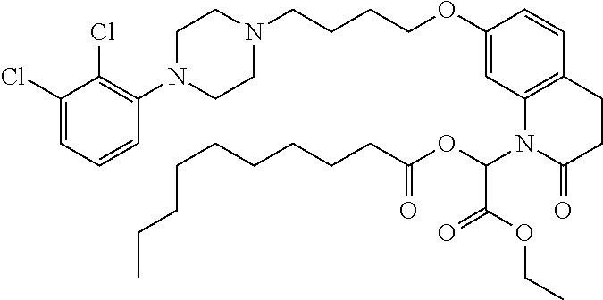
C1(Cl)=CC=CC(N2CCN(CCCCOC3=CC4=C(C=C3)CCC(=O)N4C(OC(CCCCCCCCC)=O)C(=O)OCC)CC2)=C1Cl
